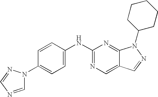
C1=C(NC2=NC=C3C(=N2)N(C2CCCCC2)N=C3)C=CC(N2C=NC=N2)=C1
